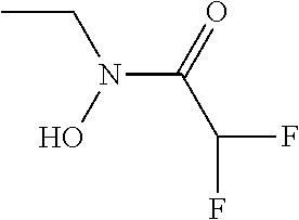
CCN(C(=O)C(F)F)O
